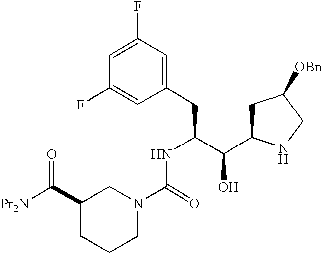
C1(F)=CC(F)=CC(CC(C(C2CC([OBn])CN2)O)NC(=O)N2CCCC(C([Pr2N])=O)C2)=C1
